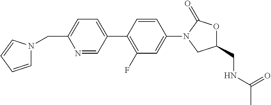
C1(CN2C=CC=C2)=CC=C(C2=C(F)C=C(N3CC(CNC(C)=O)OC3=O)C=C2)C=N1
